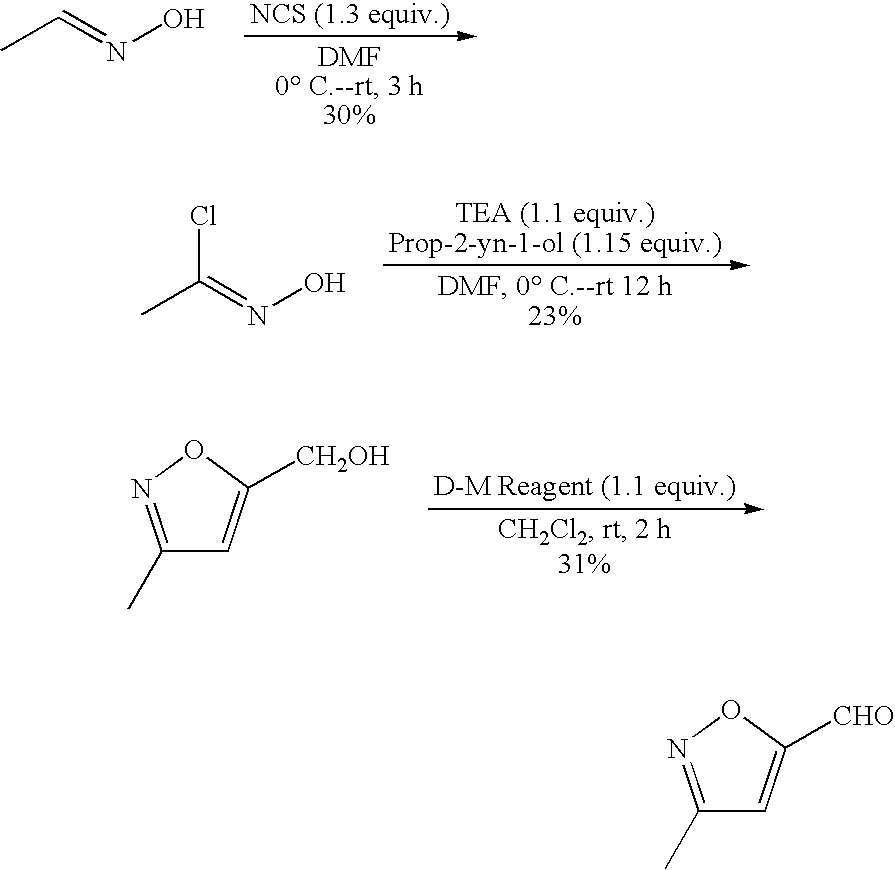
CC=NO.CC(=NO)Cl.C1(C)=NOC([CH2OH])=C1.C1(C)=NOC([CHO])=C1
